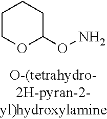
C1COC(ON)CC1
